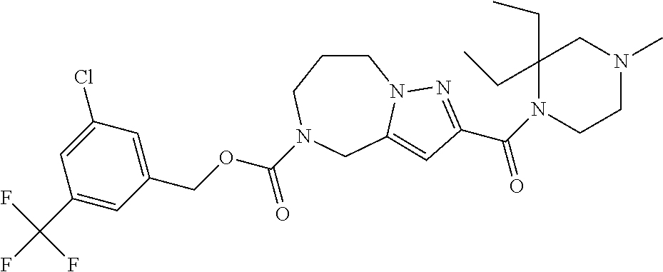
C1CCN(C(OCC2=CC(Cl)=CC(C(F)(F)F)=C2)=O)CC2=CC(C(N3CCN(C)CC3(CC)CC)=O)=NN12
